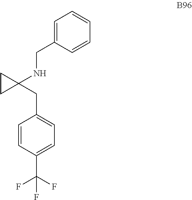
C1=CC(C(F)(F)F)=CC=C1CC1(NCC2=CC=CC=C2)CC1
